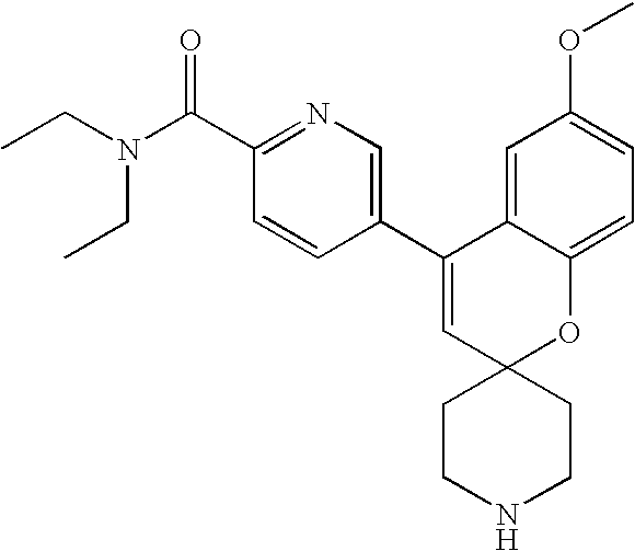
CCN(C(C1=NC=C(C2=CC3(OC4=CC=C(OC)C=C24)CCNCC3)C=C1)=O)CC
